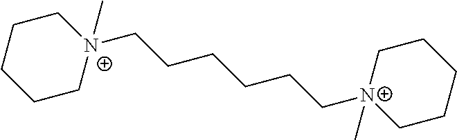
C1CCC[N+](CCCCCC[N+]2(C)CCCCC2)(C)C1
